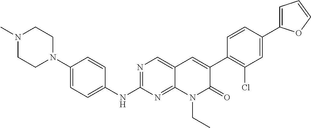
N1(C)CCN(C2=CC=C(NC3=NC=C4C(=N3)N(CC)C(=O)C(C3=C(Cl)C=C(C5=CC=CO5)C=C3)=C4)C=C2)CC1
